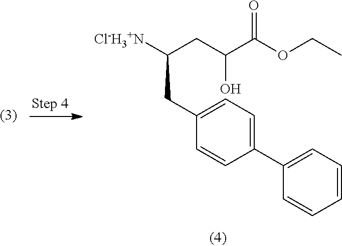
C1(CC(CC(C(OCC)=O)O)[Cl-H3+N])=CC=C(C2=CC=CC=C2)C=C1
